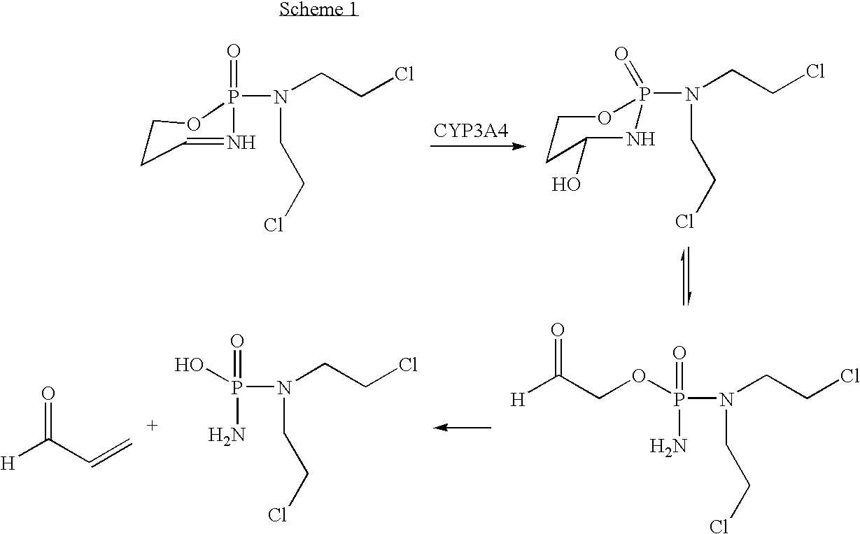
N1P(=O)(N(CCCl)CCCl)OCCC1O.C1CC=NP(=O)(N(CCCl)CCCl)O1.[H]C(COP(N(CCCl)CCCl)(=O)N)=O.OP(N(CCCl)CCCl)(=O)N.[H]C(C=C)=O
